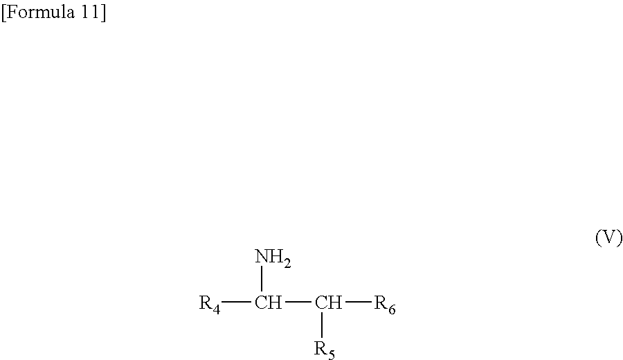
[R4]C(C([R6])[R5])N
